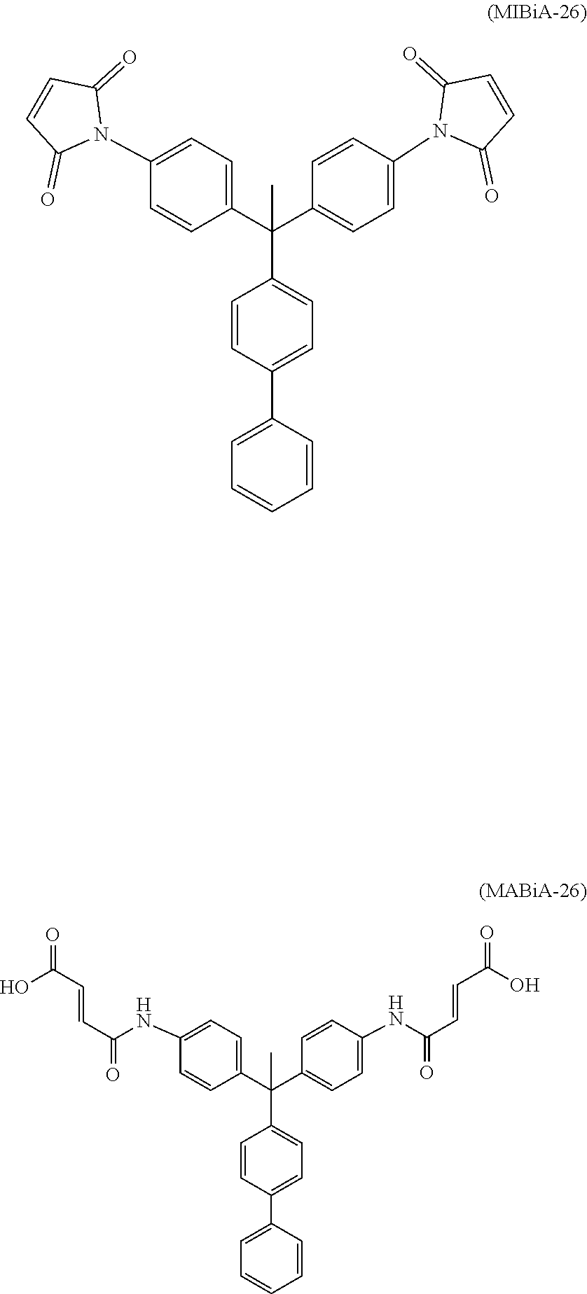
C1(C(C2=CC=C(N3C(=O)C=CC3=O)C=C2)(C2=CC=C(C3=CC=CC=C3)C=C2)C)=CC=C(N2C(=O)C=CC2=O)C=C1.C1(C(C2=CC=C(NC(C=CC(=O)O)=O)C=C2)(C2=CC=C(C3=CC=CC=C3)C=C2)C)=CC=C(NC(C=CC(=O)O)=O)C=C1
